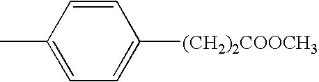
C1=C(C)C=CC([(CH2)2COOCH3])=C1
